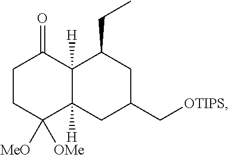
C1CC([MeO])([OMe])C2([H])C([H])(C1=O)C(CC)CC(C[OTIPS])C2
